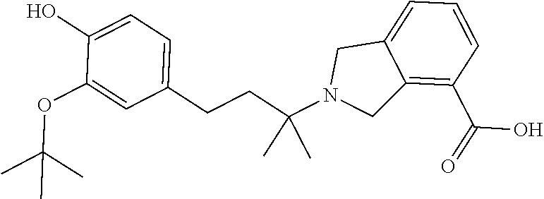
C1(O)=CC=C(CCC(N2CC3=C(C(=O)O)C=CC=C3C2)(C)C)C=C1OC(C)(C)C
